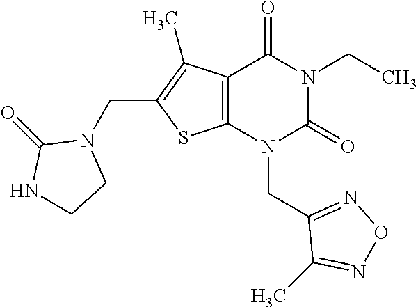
C12=C(N(CC3=NON=C3C)C(=O)N(CC)C1=O)SC(CN1C(=O)NCC1)=C2C
